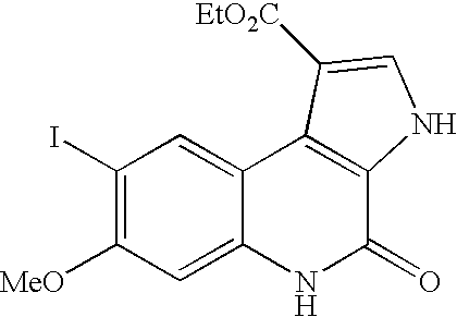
C1(I)=C([MeO])C=C2C(=C1)C1=C(C(=O)N2)NC=C1[EtO2C]
